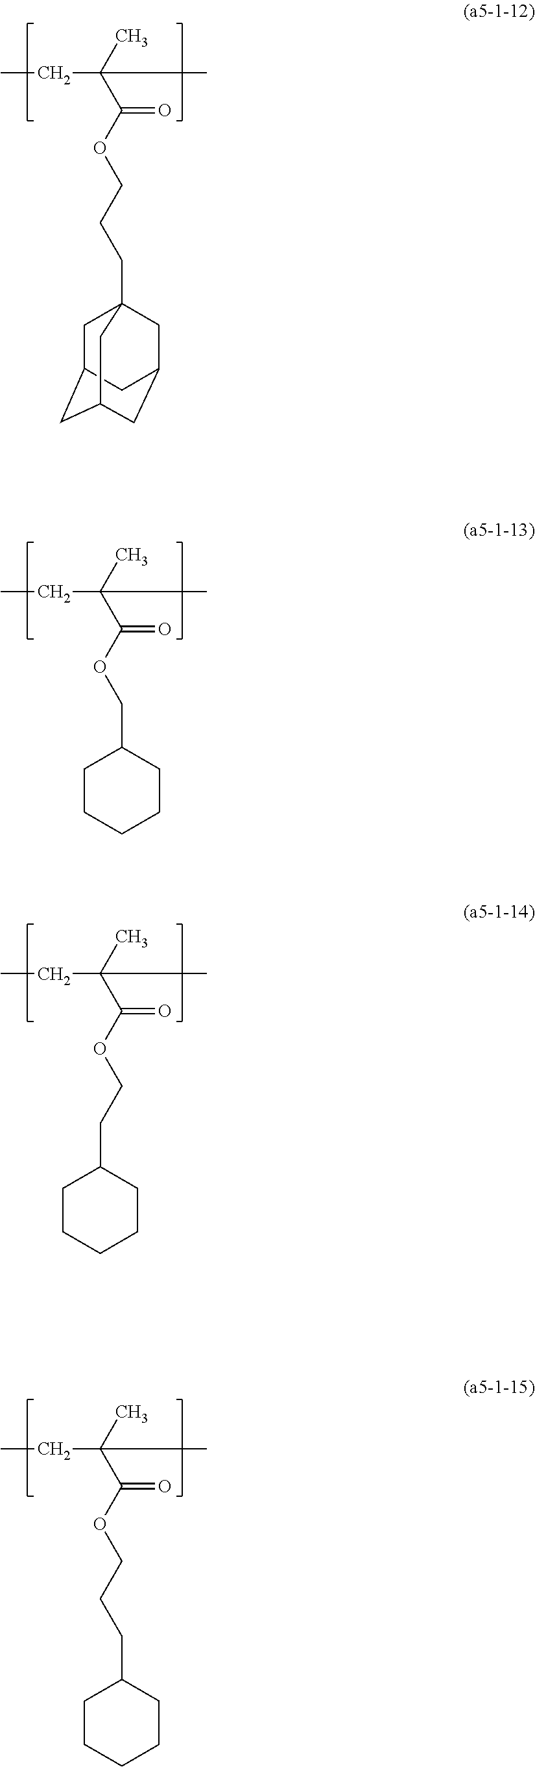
CCC(C)(C(OCCCC12CC3CC(CC(C1)C3)C2)=O)C.CCC(C)(C(OCC1CCCCC1)=O)C.CCC(C)(C(OCCC1CCCCC1)=O)C.CCC(C)(C(OCCCC1CCCCC1)=O)C
